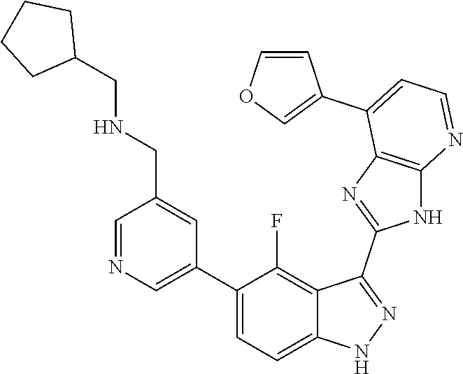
C1=NC=C(C2=CC=C3C(=C2F)C(C2=NC4=C(N2)N=CC=C4C2=COC=C2)=NN3)C=C1CNCC1CCCC1
